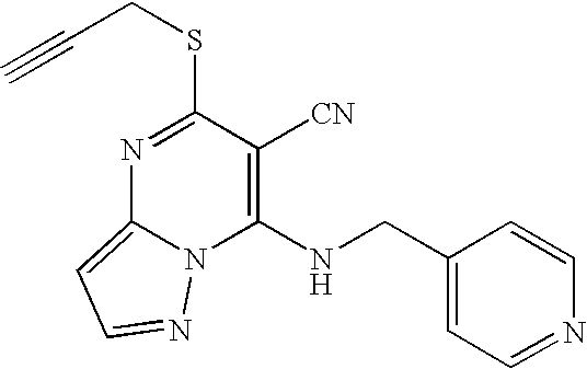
N1=C(SCC#C)C([CN])=C(NCC2=CC=NC=C2)N2C1=CC=N2
